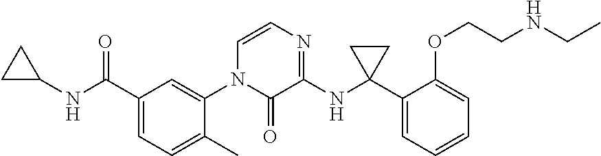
C1(NC(C2=CC=C(C)C(N3C(=O)C(NC4(C5=CC=CC=C5OCCNCC)CC4)=NC=C3)=C2)=O)CC1
